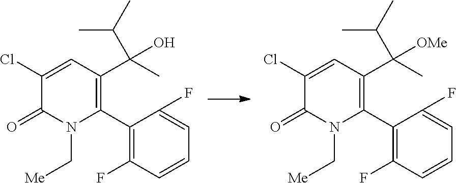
C1(C2=C(C(C)([OMe])C(C)C)C=C(Cl)C(=O)N2C[Me])=C(F)C=CC=C1F.C1(C2=C(C(C)(O)C(C)C)C=C(Cl)C(=O)N2C[Me])=C(F)C=CC=C1F
